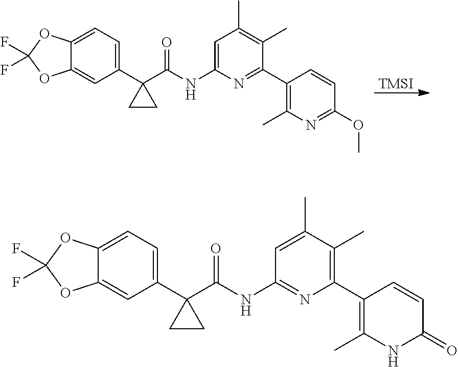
[TMSI].C12=CC=C(C3(C(NC4=CC(C)=C(C)C(C5=C(C)N=C(OC)C=C5)=N4)=O)CC3)C=C1OC(F)(F)O2.C12=CC=C(C3(C(NC4=NC(C5=C(C)NC(=O)C=C5)=C(C)C(C)=C4)=O)CC3)C=C1OC(F)(F)O2
